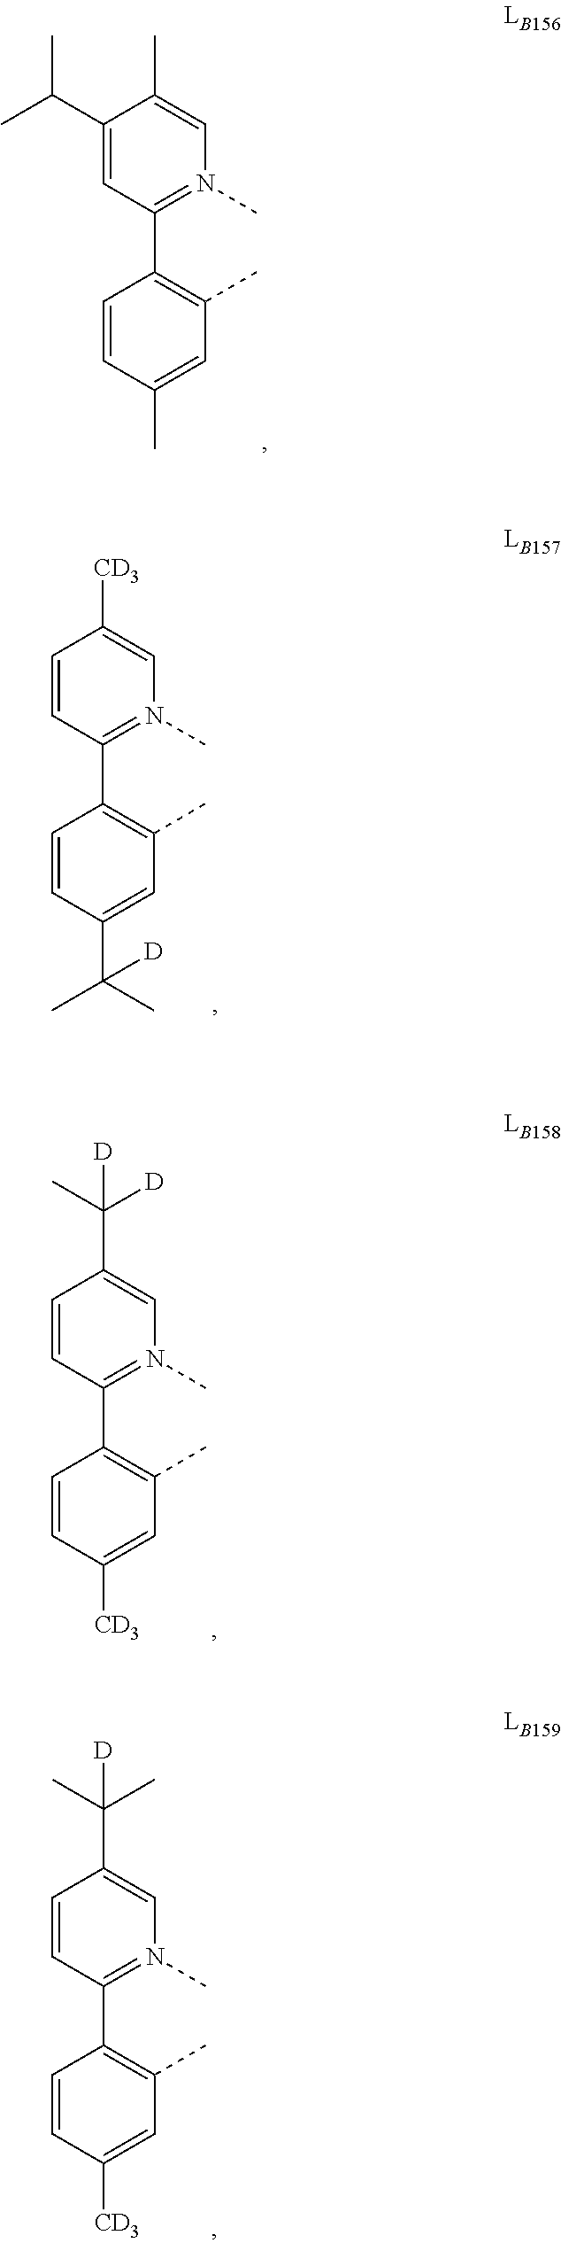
C1(C(C)C)=CC(C2=C(C)C=C(C)C=C2)=N(C)C=C1C.C1=CC(C2=C(C)C=C(C(C)([D])C)C=C2)=N(C)C=C1[CD3].C1=CC(C2=C(C)C=C([CD3])C=C2)=N(C)C=C1C([D])(C)[D].C1=CC(C2=C(C)C=C([CD3])C=C2)=N(C)C=C1C(C)(C)[D]
